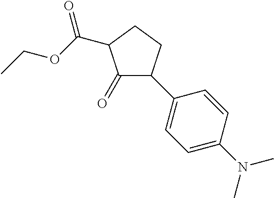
C1(=O)C(C2=CC=C(N(C)C)C=C2)CCC1C(OCC)=O
